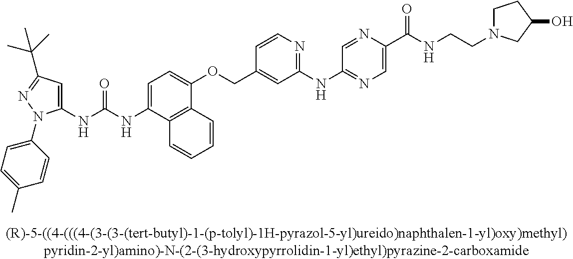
N(C(NC1=CC(C(C)(C)C)=NN1C1=CC=C(C)C=C1)=O)C1=CC=C(OCC2=CC(NC3=NC=C(C(NCCN4CCC(O)C4)=O)N=C3)=NC=C2)C2=C1C=CC=C2
